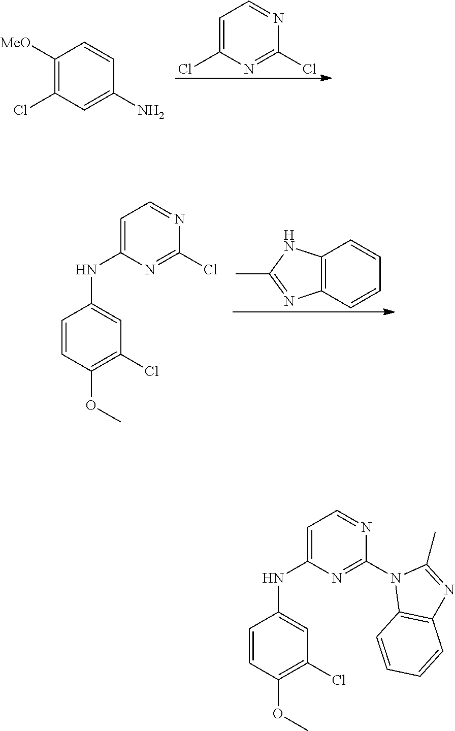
ClC1=NC(Cl)=CC=N1.C1([MeO])=C(Cl)C=C(N)C=C1.C12=C(C=CC=C1)N=C(C)N2.ClC1=NC(NC2=CC(Cl)=C(OC)C=C2)=CC=N1.N1(C2=NC(NC3=CC(Cl)=C(OC)C=C3)=CC=N2)C2=C(N=C1C)C=CC=C2
